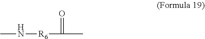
N([R6]C(C)=O)C
